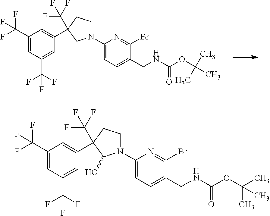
C1(C(F)(F)F)=CC(C(F)(F)F)=CC(C2(C(F)(F)F)CCN(C3=CC=C(CNC(OC(C)(C)C)=O)C(Br)=N3)C2)=C1.C1(C(F)(F)F)=CC(C(F)(F)F)=CC(C2(C(F)(F)F)CCN(C3=CC=C(CNC(OC(C)(C)C)=O)C(Br)=N3)C2O)=C1
